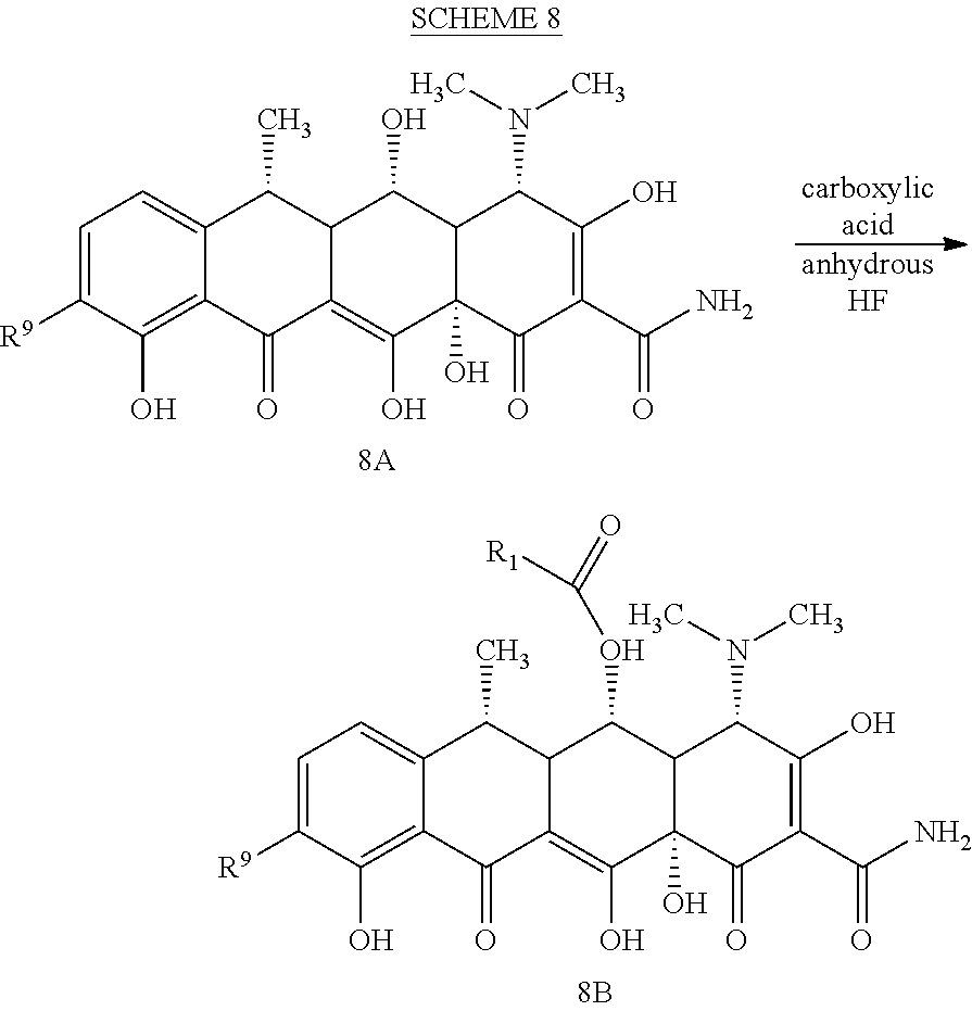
C1=C([R9])C(O)=C2C(=C1)C(C)C1C(=C(O)C3(O)C(C1O)C(N(C)C)C(O)=C(C(N)=O)C3=O)C2=O.[carboxylicacid].[anhydrousHF].C1=C([R9])C(O)=C2C(=C1)C(C)C1C(=C(O)C3(O)C(C1OC([R1])=O)C(N(C)C)C(O)=C(C(N)=O)C3=O)C2=O
